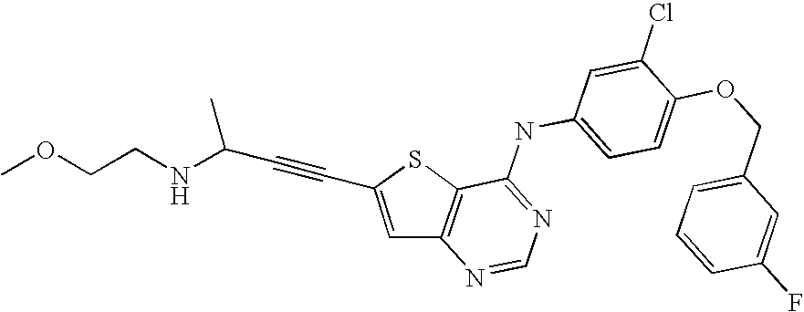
N(C(C#CC1=CC2=C(S1)C(NC1=CC=C(OCC3=CC=CC(F)=C3)C(Cl)=C1)=NC=N2)C)CCOC
